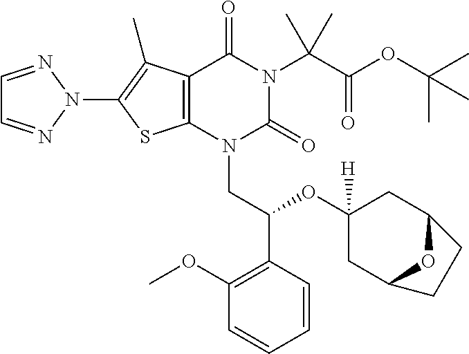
C1=NN(C2=C(C)C3=C(S2)N(CC(C2=C(OC)C=CC=C2)OC2([H])CC4OC(C2)CC4)C(=O)N(C(C(OC(C)(C)C)=O)(C)C)C3=O)N=C1
